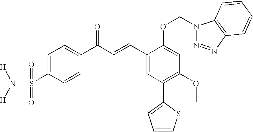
C1=C(S(=O)(=O)N([H])[H])C=CC(C(C=CC2=CC(C3=CC=CS3)=C(OC)C=C2OCN2N=NC3=C2C=CC=C3)=O)=C1
